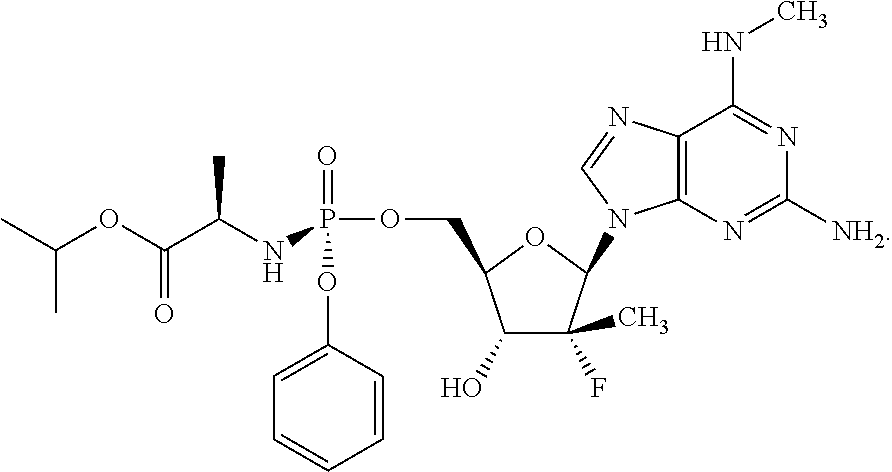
O(C(C(NP(=O)(OC1=CC=CC=C1)OCC1C(O)C(F)(C)C(N2C3=C(C(NC)=NC([NH2])=N3)N=C2)O1)C)=O)C(C)C
